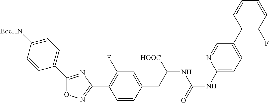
O1N=C(C2=C(F)C=C(CC(NC(NC3=CC=C(C4=C(F)C=CC=C4)C=N3)=O)[HOOC])C=C2)N=C1C1=CC=C([BocHN])C=C1
